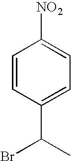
C1=CC(C(Br)C)=CC=C1[NO2]
